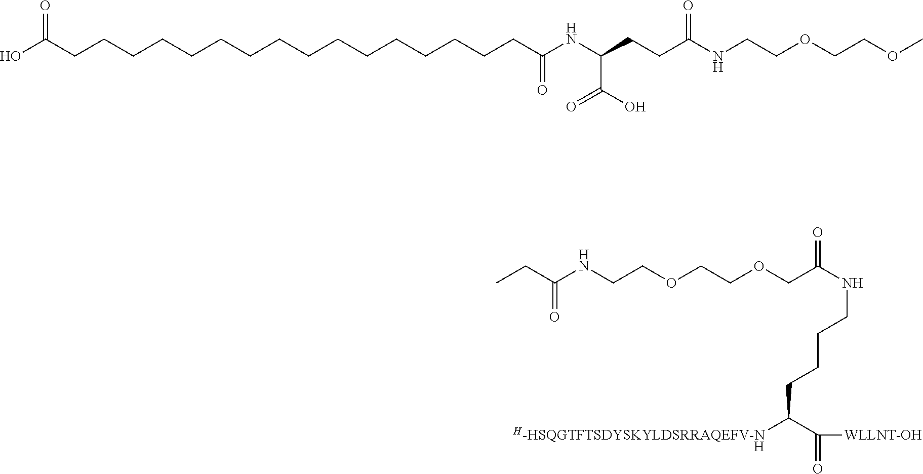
[H].N(CCCCC([H-HSQGTFTSDYSKYLDSRRAQEFV-N])C([WLLNT-OH])=O)C(COCCOCCNC(CC)=O)=O.C(CCCCCCC(NC(CCC(NCCOCCOC)=O)C(O)=O)=O)CCCCCCCCCC(O)=O
